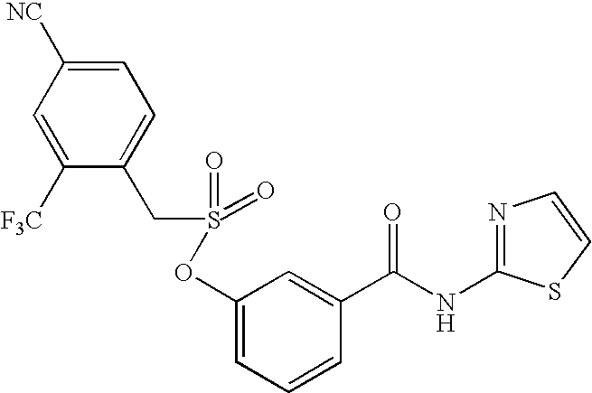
C1(OS(=O)(=O)CC2=CC=C([NC])C=C2[F3C])=CC=CC(C(NC2=NC=CS2)=O)=C1
